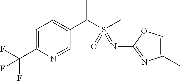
C1=C(C(F)(F)F)N=CC(C(S(C)(=O)=NC2=NC(C)=CO2)C)=C1
